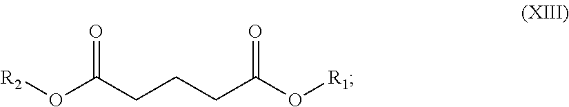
C(CCCC(O[R1])=O)(O[R2])=O
